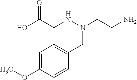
C1=C(OC)C=CC(CN(CCN)NCC(O)=O)=C1
